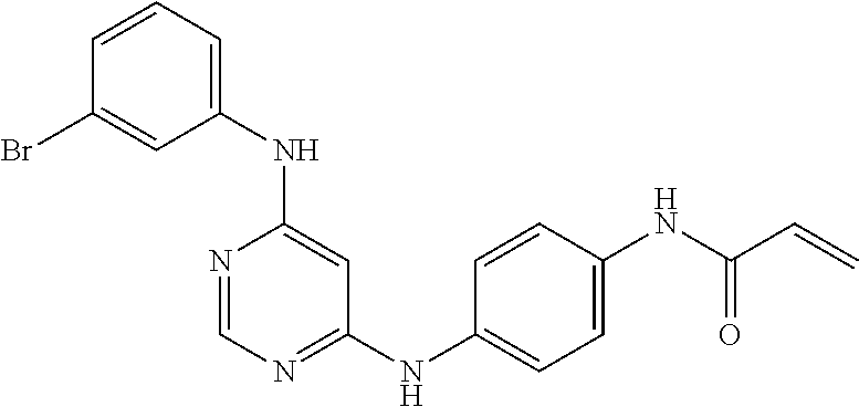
C1=CC=C(NC2=CC(NC3=CC=C(NC(=O)C=C)C=C3)=NC=N2)C=C1Br
